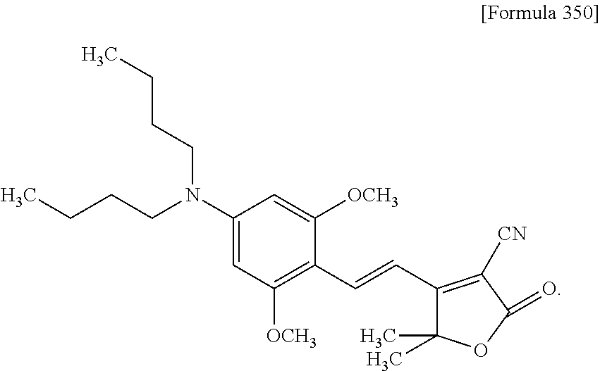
C1(N(CCCC)CCCC)=CC([OCH3])=C(C=CC2=C([CN])C(=O)OC2(C)C)C([OCH3])=C1
